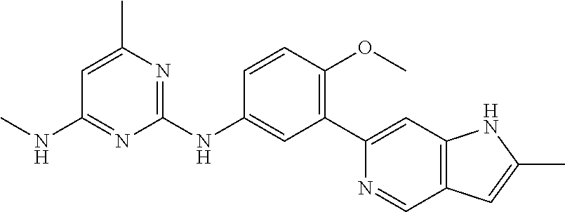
C1(C2=CC3=C(C=N2)C=C(C)N3)=C(OC)C=CC(NC2=NC(C)=CC(NC)=N2)=C1
